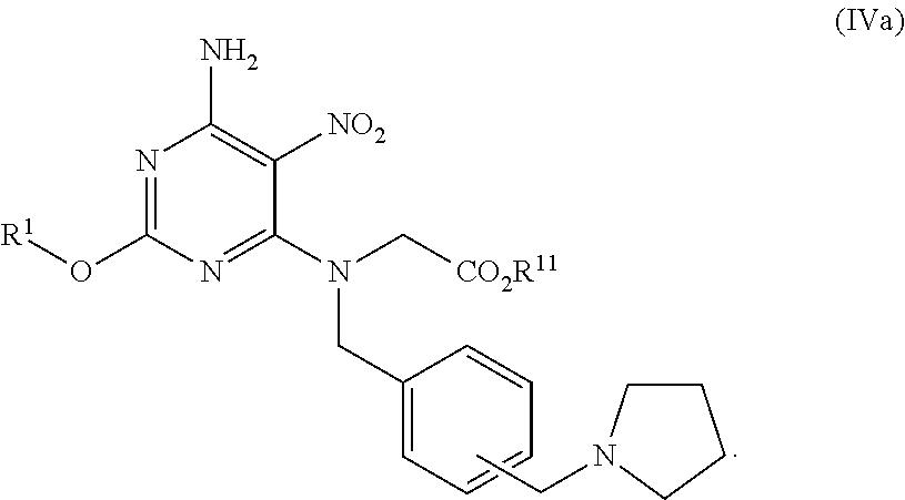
N1=C(O[R1])N=C(N(CC2=CC=CC=C2)C[CO2R11])C([NO2])=C1N.CCN1CCCC1
